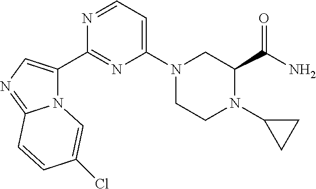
O=C(C1CN(C2=CC=NC(C3=CN=C4N3C=C(Cl)C=C4)=N2)CCN1C1CC1)N
